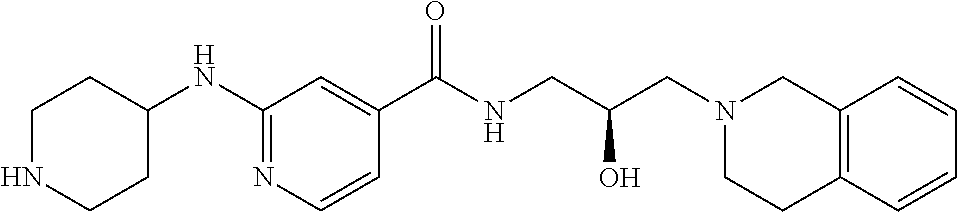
N1=C(NC2CCNCC2)C=C(C(NCC(CN2CC3=C(CC2)C=CC=C3)O)=O)C=C1
